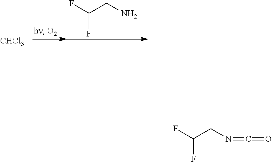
[CHCl3].FC(CN)F.C(N=C=O)C(F)F
